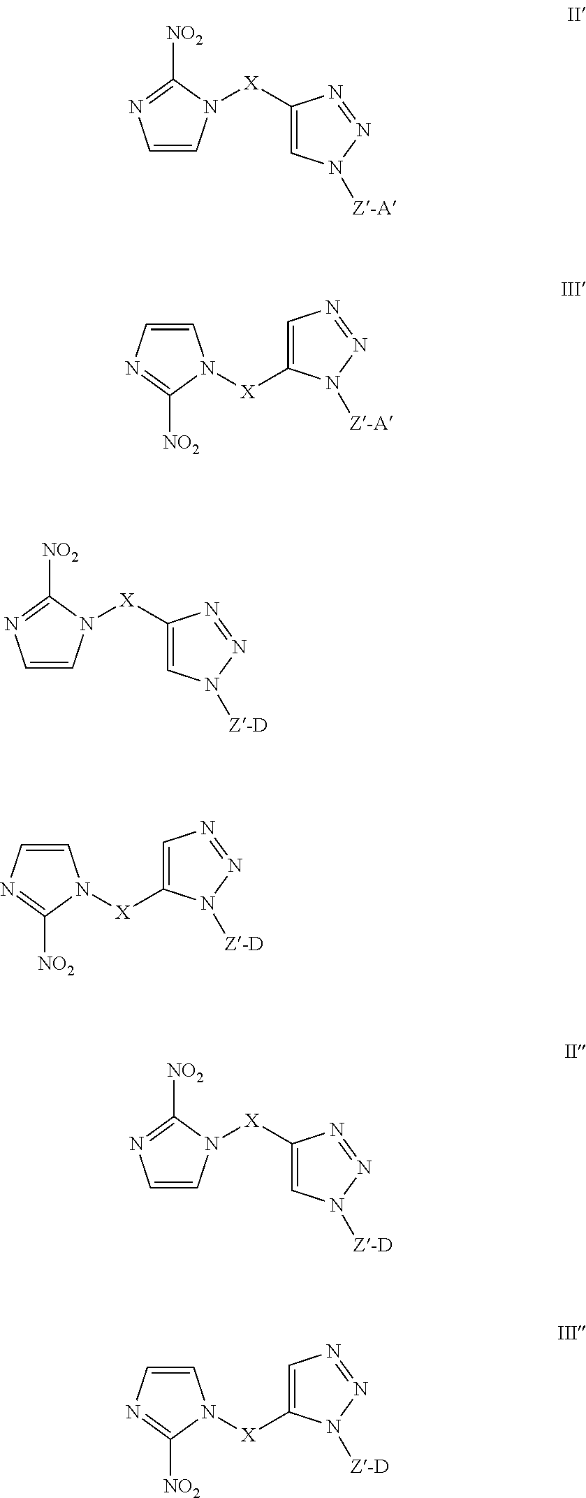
C1=CN([X]C2=CN([Z-A])N=N2)C([NO2])=N1.C1=CN([X]C2=CN=NN2[Z-A])C([NO2])=N1.C1=CN([X]C2=CN([Z-D])N=N2)C([NO2])=N1.C1=CN([X]C2=CN=NN2[Z-D])C([NO2])=N1.C1=CN([X]C2=CN([Z-D])N=N2)C([NO2])=N1.C1=CN([X]C2=CN=NN2[Z-D])C([NO2])=N1
